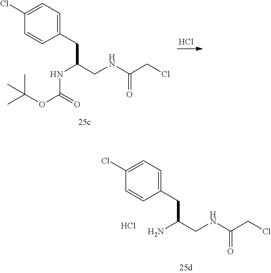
NC(CNC(CCl)=O)CC1=CC=C(Cl)C=C1.Cl.Cl.N(C(CNC(CCl)=O)CC1=CC=C(Cl)C=C1)C(OC(C)(C)C)=O
